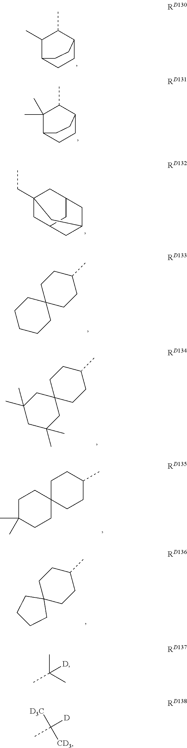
C1(C)C2CCC(C1C)CC2.C1(C)(C)C2CCC(C1C)CC2.C12(CC)CC3CC(C1)CC(C3)C2.C1CCCC2(C1)CCC(C)CC2.C1(C)(C)CC(C)(C)CC2(C1)CCC(C)CC2.C1C(C)(C)CCC2(C1)CCC(C)CC2.C1C2(CCC(C)C1)CCCC2.CC(C)(C)[D].[D3C]C([CD3])([D])C
